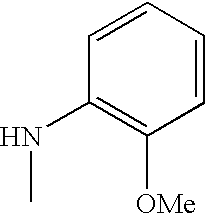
C1=CC=CC(NC)=C1[OMe]
